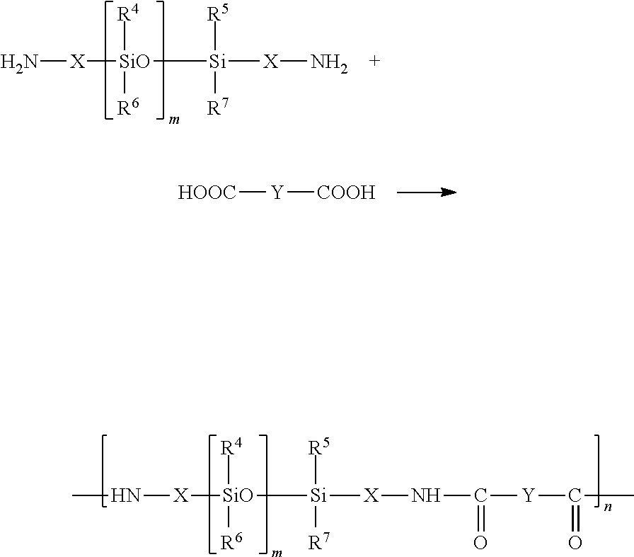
[X](N)[SiO]([R4])([R6])[Si]([X]N)([R5])[R7].[HOOC][Y][COOH].CN[X][SiO]([R4])([R6])[Si]([X]NC([Y]C(C)=O)=O)([R5])[R7]
